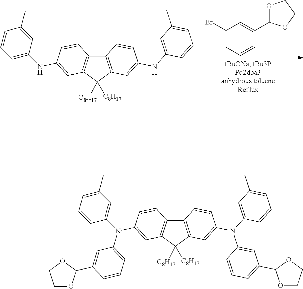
C1(Br)=CC=CC(C2OCCO2)=C1.C12=C(C([C8H17])([C8H17])C3=C1C=CC(NC1=CC=CC(C)=C1)=C3)C=C(NC1=CC(C)=CC=C1)C=C2.C12=C(C([C8H17])([C8H17])C3=C1C=CC(N(C1=CC(C)=CC=C1)C1=CC=CC(C4OCCO4)=C1)=C3)C=C(N(C1=CC(C)=CC=C1)C1=CC(C3OCCO3)=CC=C1)C=C2
